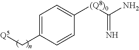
C1=C(C[Q5])C=CC([(Q8)0]C(=N)N)=C1
